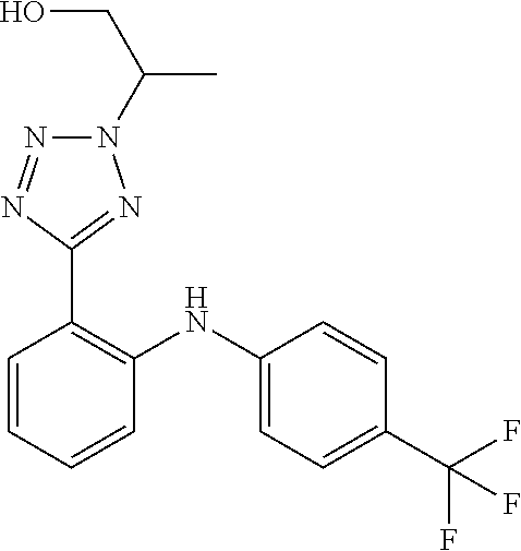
C1=CC(C(F)(F)F)=CC=C1NC1=C(C2=NN(C(CO)C)N=N2)C=CC=C1
